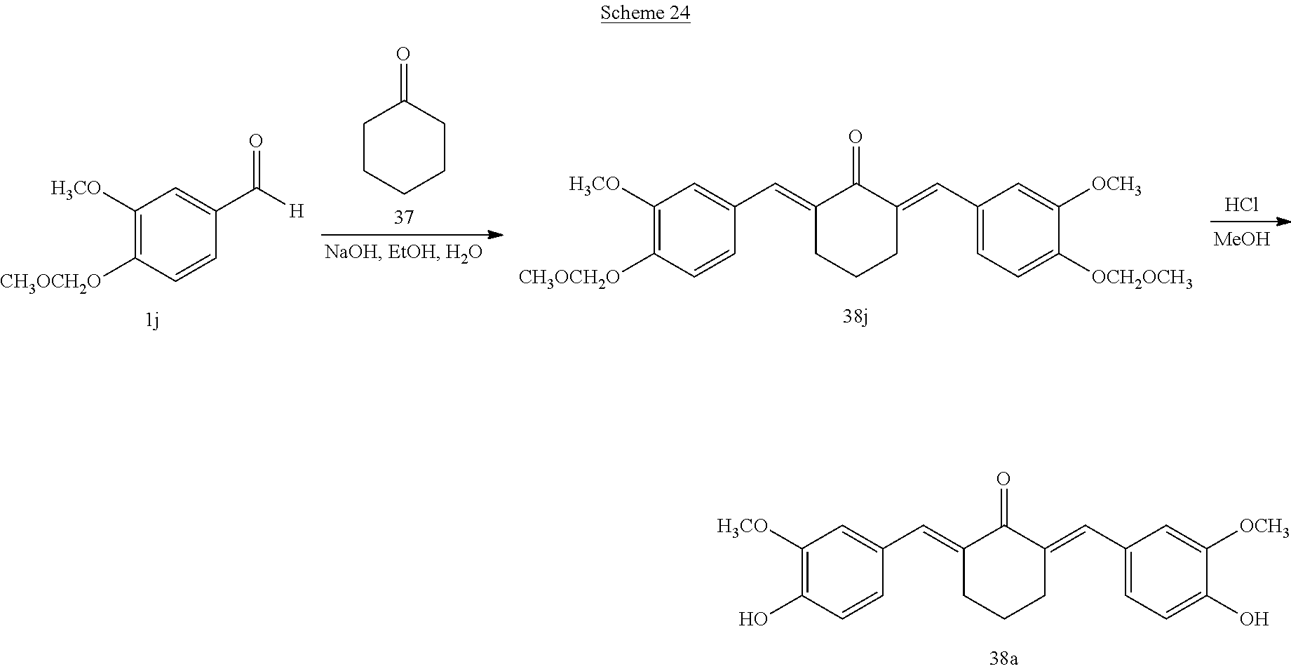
[MeOH].Cl.C1([H3CO])=C([CH3OCH2O])C=CC(C=C2C(=O)C(=CC3=CC=C([OCH2OCH3])C([OCH3])=C3)CCC2)=C1.O=C1CCCCC1.C1([H3CO])=C([CH3OCH2O])C=CC(C([H])=O)=C1.C1([H3CO])=C(O)C=CC(C=C2C(=O)C(=CC3=CC=C(O)C([OCH3])=C3)CCC2)=C1
